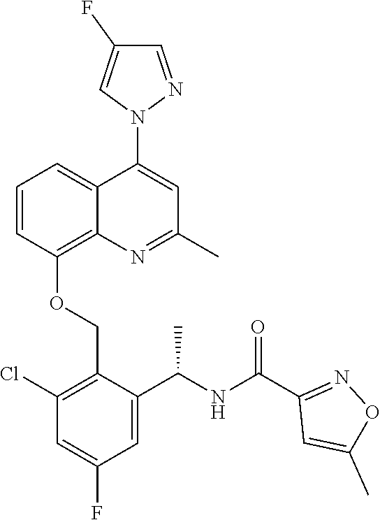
C1=CC(OCC2=C(Cl)C=C(F)C=C2C(NC(C2=NOC(C)=C2)=O)C)=C2C(=C1)C(N1N=CC(F)=C1)=CC(C)=N2
